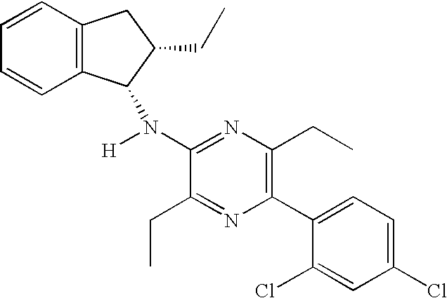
C1(Cl)=CC=C(C2=C(CC)N=C(N(C3C4=C(CC3CC)C=CC=C4)[H])C(CC)=N2)C(Cl)=C1
